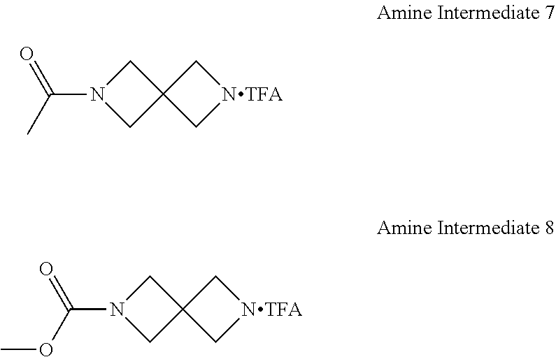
CC(N1CC2(C1)CNC2)=O.O(C(N1CC2(C1)CNC2)=O)C
